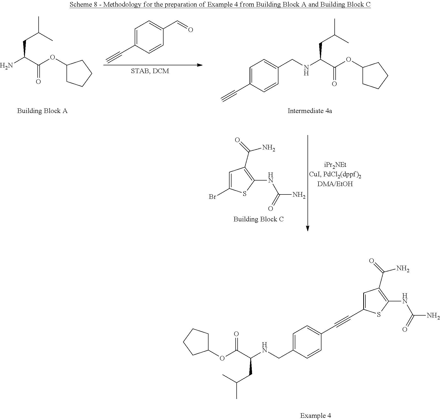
C1(OC(C(N)CC(C)C)=O)CCCC1.C1=C(C#C)C=CC(C=O)=C1.C1(OC(C(NCC2=CC=C(C#C)C=C2)CC(C)C)=O)CCCC1.BrC1=CC(C(=O)N)=C(NC(N)=O)S1.C1(OC(C(NCC2=CC=C(C#CC3=CC(C(=O)N)=C(NC(N)=O)S3)C=C2)CC(C)C)=O)CCCC1
